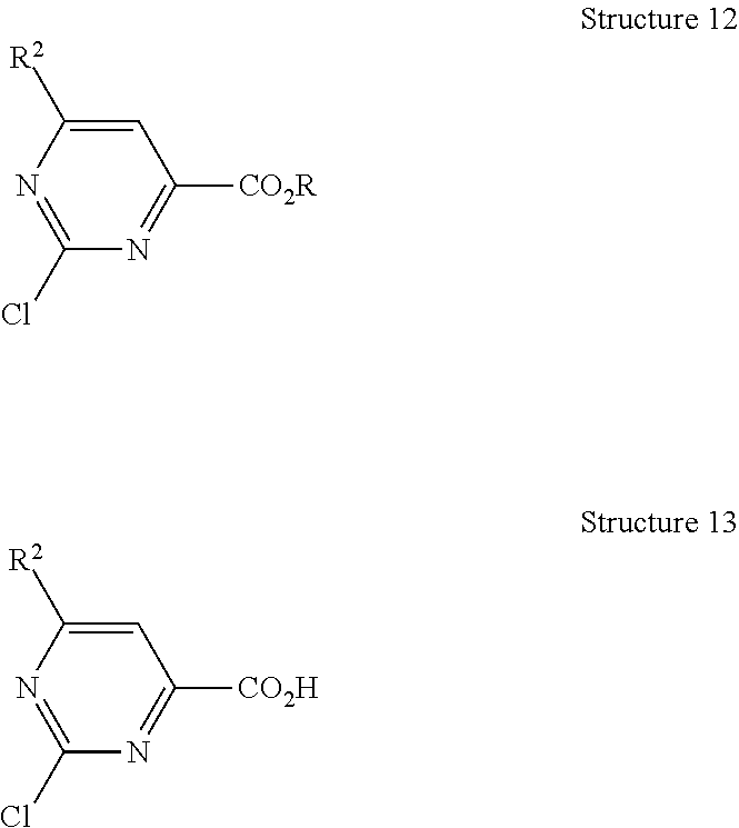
C1=C([R2])N=C(Cl)N=C1[CO2R].C1=C([R2])N=C(Cl)N=C1[CO2H]
